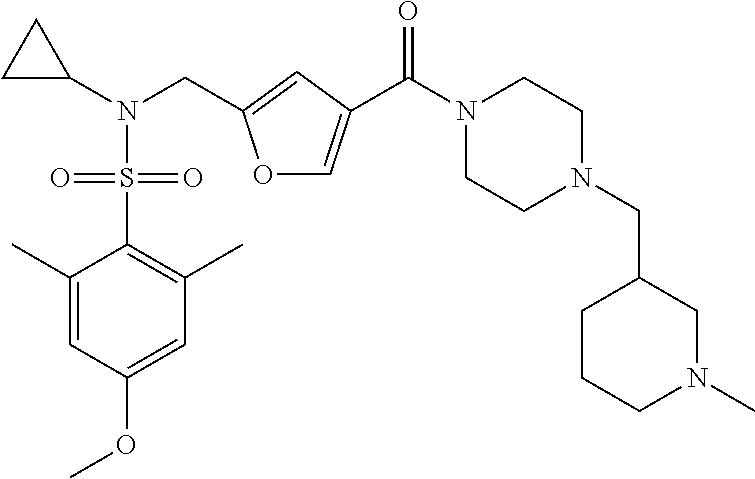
O1C=C(C(N2CCN(CC3CCCN(C)C3)CC2)=O)C=C1CN(C1CC1)S(=O)(=O)C1=C(C)C=C(OC)C=C1C
